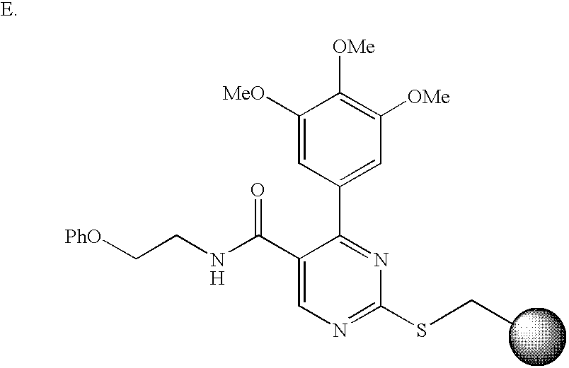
C1([MeO])=CC(C2=NC(SCC)=NC=C2C(NCC[PhO])=O)=CC([OMe])=C1[OMe]
